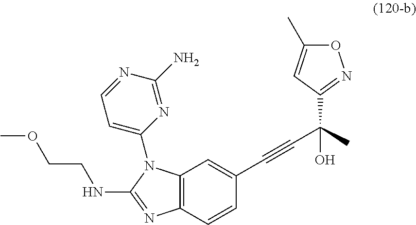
C12=C(C=CC(C#CC(O)(C3=NOC(C)=C3)C)=C1)N=C(NCCOC)N2C1=CC=NC(N)=N1
